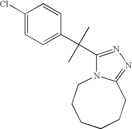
C1(Cl)=CC=C(C(C2=NN=C3N2CCCCCC3)(C)C)C=C1
